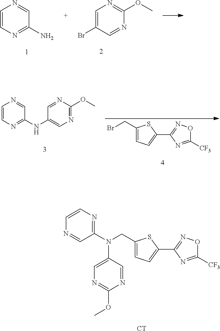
C1(CN(C2=NC=CN=C2)C2=CN=C(OC)N=C2)=CC=C(C2=NOC([CF3])=N2)S1.[CT].C1=CN=C(N)C=N1.C1=C(Br)C=NC(OC)=N1.C1(CBr)=CC=C(C2=NOC([CF3])=N2)S1.C1=CN=C(NC2=CN=C(OC)N=C2)C=N1
